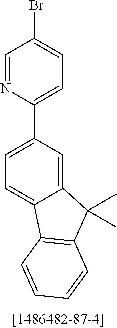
C12=CC(C3=CC=C(Br)C=N3)=CC=C1C1=C(C2(C)C)C=CC=C1
